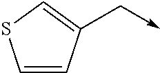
C1=CC(C->C)=CS1
